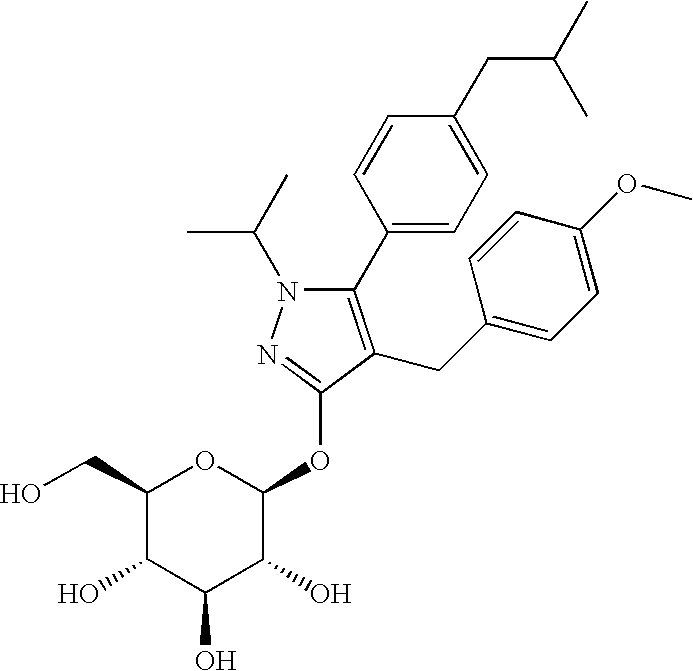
N1(C(C)C)C(C2=CC=C(CC(C)C)C=C2)=C(CC2=CC=C(OC)C=C2)C(OC2OC(CO)C(O)C(O)C2O)=N1
